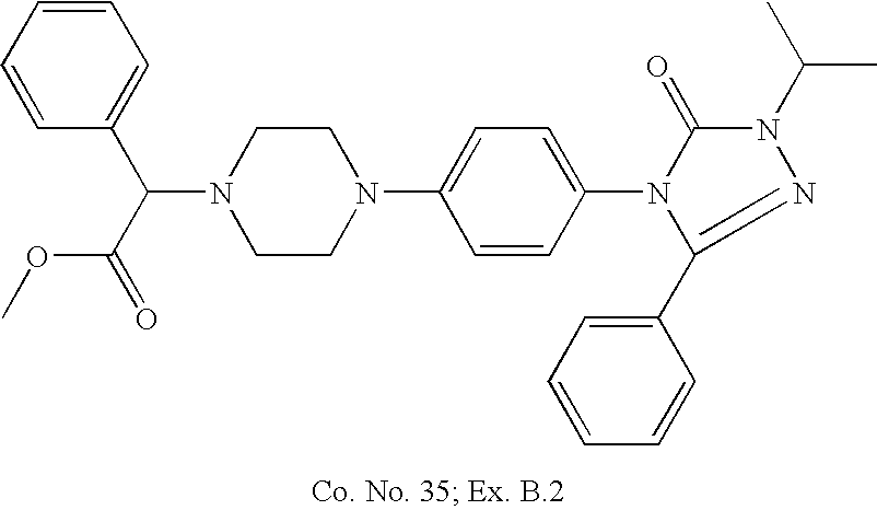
N1(C(C(=O)OC)C2=CC=CC=C2)CCN(C2=CC=C(N3C(=O)N(C(C)C)N=C3C3=CC=CC=C3)C=C2)CC1
